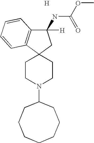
[H].C1CN(C2CCCCCCC2)CCC12C1=C(C([H])(NC(OC)=O)C2)C=CC=C1
